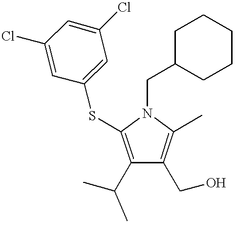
C1(C(C)C)=C(SC2=CC(Cl)=CC(Cl)=C2)N(CC2CCCCC2)C(C)=C1CO
